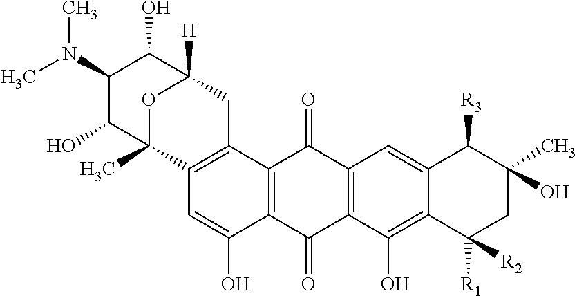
C12=C(C3=C(C(O)=C1)C(=O)C1=C(C3=O)C=C3C(=C1O)C([R1])([R2])CC(O)(C)C3[R3])CC1([H])OC2(C)C(O)C(N(C)C)C1O
